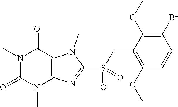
N1(C)C(=O)N(C)C2=C(C1=O)N(C)C(S(=O)(CC1=C(OC)C=CC(Br)=C1OC)=O)=N2
